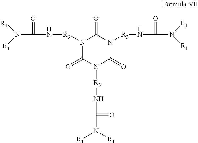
N1([R3]NC(N([R1])[R1])=O)C(=O)N([R3]NC(N([R1])[R1])=O)C(=O)N([R3]NC(N([R1])[R1])=O)C1=O
